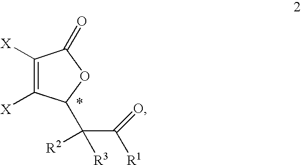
C1([X])=C([X])C(C(C([R1])=O)([R2])[R3])OC1=O
